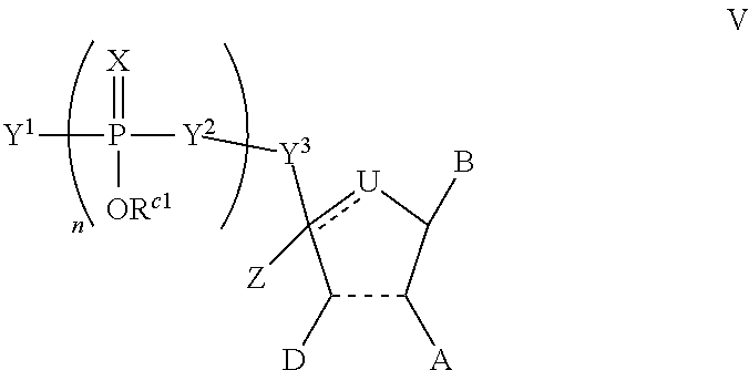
[Y1]P(=[X])([ORc1])[Y2][Y3]c1([Z])[U]C(B)C([A])C1[D]
